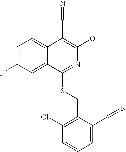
C1=C(F)C=C2C(=C1)C(C=N)=C(O)N=C2SCC1=C(Cl)C=CC=C1C=N
